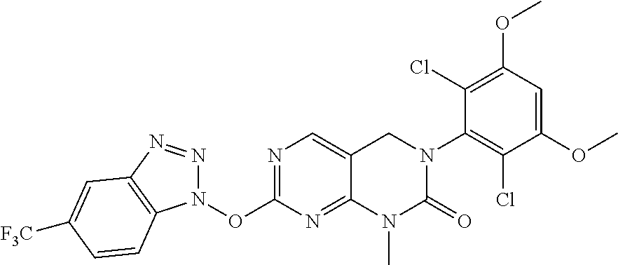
C1(ON2N=NC3=C2C=CC([F3C])=C3)=NC=C2C(=N1)N(C)C(=O)N(C1=C(Cl)C(OC)=CC(OC)=C1Cl)C2
